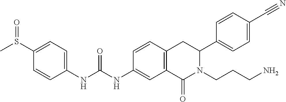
C1(S(C)=O)=CC=C(NC(NC2=CC3=C(C=C2)CC(C2=CC=C(C#N)C=C2)N(CCCN)C3=O)=O)C=C1
